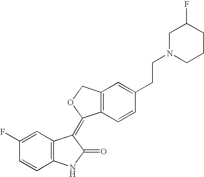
C12=C(C=CC(CCN3CCCC(F)C3)=C1)C(=C1C3=C(NC1=O)C=CC(F)=C3)OC2
